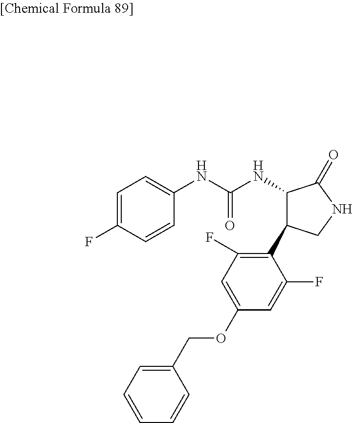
C1(NC(NC2=CC=C(F)C=C2)=O)C(=O)NCC1C1=C(F)C=C(OCC2=CC=CC=C2)C=C1F
